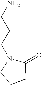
C1(=O)N(CCCN)CCC1
